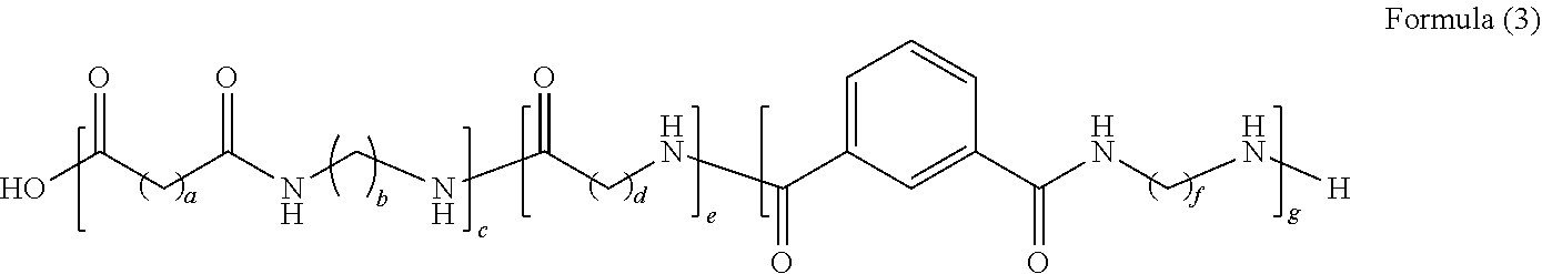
OC(CC(NCNC(CNC(=O)C1=CC=CC(C(NCN[H])=O)=C1)=O)=O)=O
